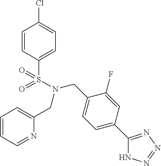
C1=CC(S(N(CC2=CC=CC=N2)CC2=CC=C(C3=NN=NN3)C=C2F)(=O)=O)=CC=C1Cl
